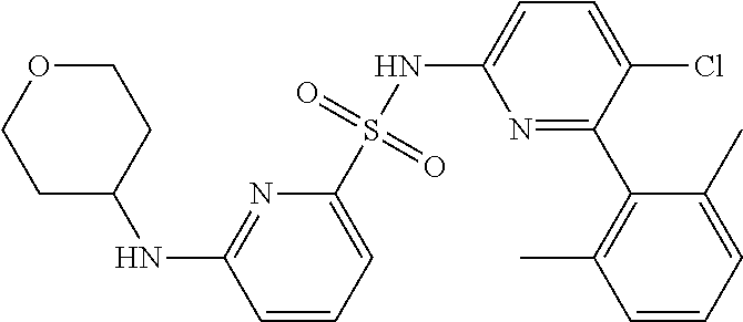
N1=C(C2=C(C)C=CC=C2C)C(Cl)=CC=C1NS(C1=CC=CC(NC2CCOCC2)=N1)(=O)=O
